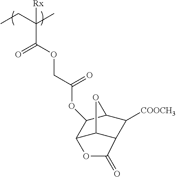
C(C(CC)(C)[Rx])(OCC(OC1C2C3C(C([COOCH3])C1O3)C(=O)O2)=O)=O
